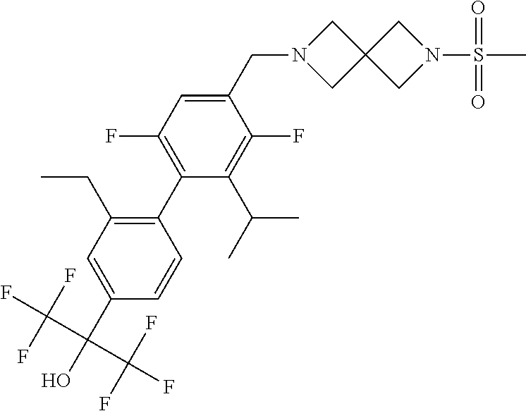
C1(F)=C(C(C)C)C(C2=C(CC)C=C(C(C(F)(F)F)(C(F)(F)F)O)C=C2)=C(F)C=C1CN1CC2(C1)CN(S(C)(=O)=O)C2
